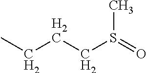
CCCCS(=O)C
